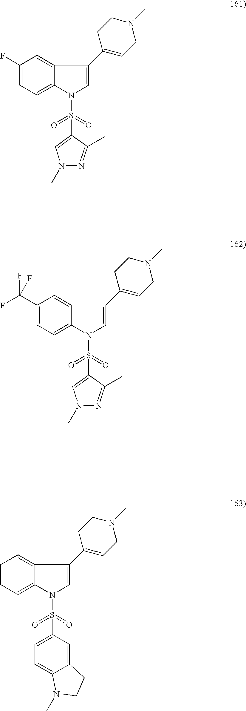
C1(F)=CC=C2C(=C1)C(C1=CCN(C)CC1)=CN2S(=O)(=O)C1=CN(C)N=C1C.C1(C(F)(F)F)=CC=C2C(=C1)C(C1=CCN(C)CC1)=CN2S(=O)(=O)C1=CN(C)N=C1C.C1=CC=C2C(=C1)C(C1=CCN(C)CC1)=CN2S(=O)(=O)C1=CC=C2C(=C1)CCN2C
